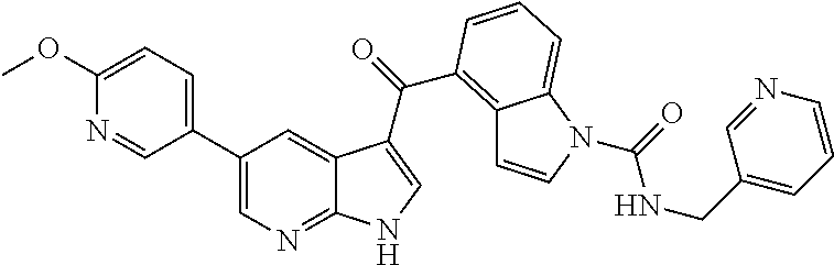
C1(C2=CC=C(OC)N=C2)=CN=C2C(=C1)C(C(=O)C1=C3C=CN(C(=O)NCC4=CC=CN=C4)C3=CC=C1)=CN2
